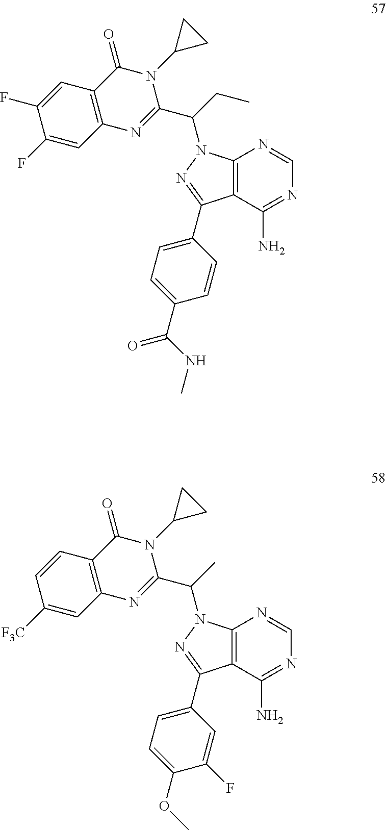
C12=C(C(N)=NC=N1)C(C1=CC=C(C(NC)=O)C=C1)=NN2C(CC)C1=NC2=C(C(=O)N1C1CC1)C=C(F)C(F)=C2.C12=C(C(N)=NC=N1)C(C1=CC=C(OC)C(F)=C1)=NN2C(C)C1=NC2=C(C(=O)N1C1CC1)C=CC([F3C])=C2
